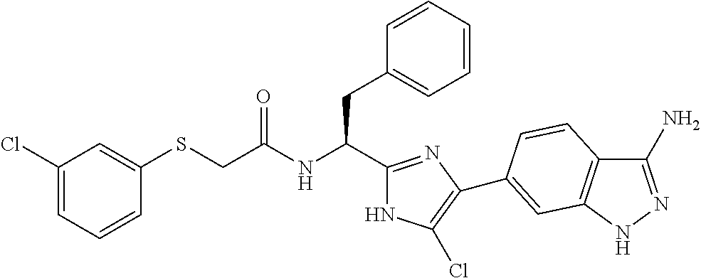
C(NC(CC1=CC=CC=C1)C1=NC(C2=CC3=C(C(N)=NN3)C=C2)=C(Cl)N1)(=O)CSC1=CC(Cl)=CC=C1
